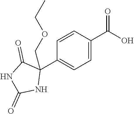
C1=C(C(O)=O)C=CC(C2(COCC)C(=O)NC(=O)N2)=C1
